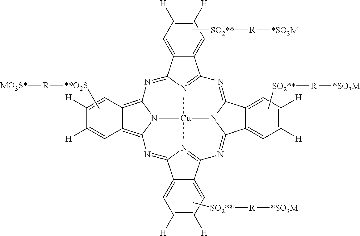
C[**O2S][R][MO3S*].C[SO2**][R][*SO3M].C[SO2**][R][*SO3M].C12=C3N4C(=C1C=C([H])C([H])=C2)N=C1C2=CC([H])=C([H])C=C2C2=N1[Cu]41N4=C(C5=CC([H])=C([H])C=C5C4=N3)N=C3C4=CC([H])=C([H])C=C4C(=N2)N31.C[SO2**][R][*SO3M]
